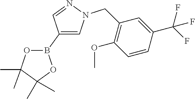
C1(B2OC(C)(C)C(C)(C)O2)=CN(CC2=C(OC)C=CC(C(F)(F)F)=C2)N=C1
